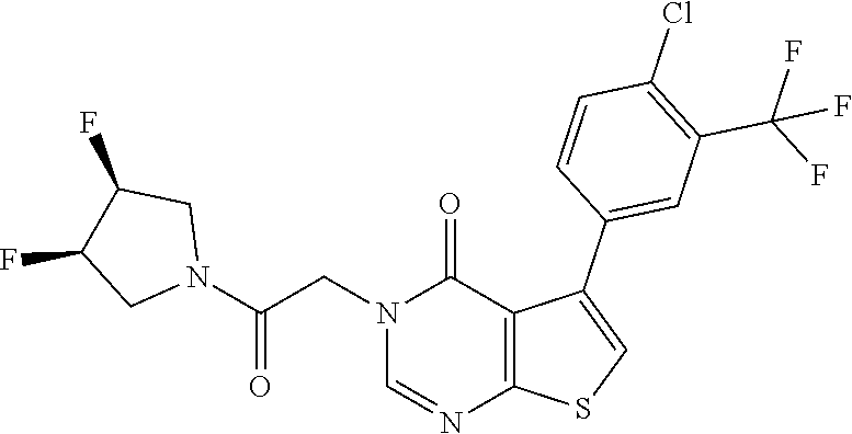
N1(CC(N2CC(F)C(F)C2)=O)C=NC2=C(C1=O)C(C1=CC(C(F)(F)F)=C(Cl)C=C1)=CS2
